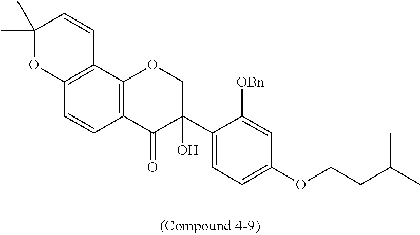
C1(C)(C)OC2=C(C=C1)C1=C(C=C2)C(=O)C(C2=CC=C(OCCC(C)C)C=C2[OBn])(O)CO1
